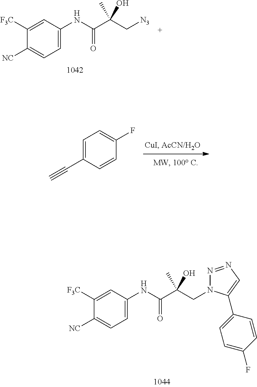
N(C(C(C[N3])(C)O)=O)C1=CC=C([NC])C([F3C])=C1.C1=CC(C#C)=CC=C1F.C1=C(NC(C(CN2N=NC=C2C2=CC=C(F)C=C2)(C)O)=O)C=C([F3C])C([NC])=C1
